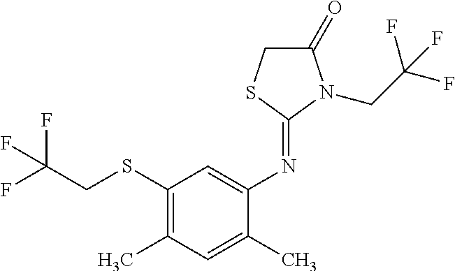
C1(SCC(F)(F)F)=C(C)C=C(C)C(N=C2N(CC(F)(F)F)C(=O)CS2)=C1
